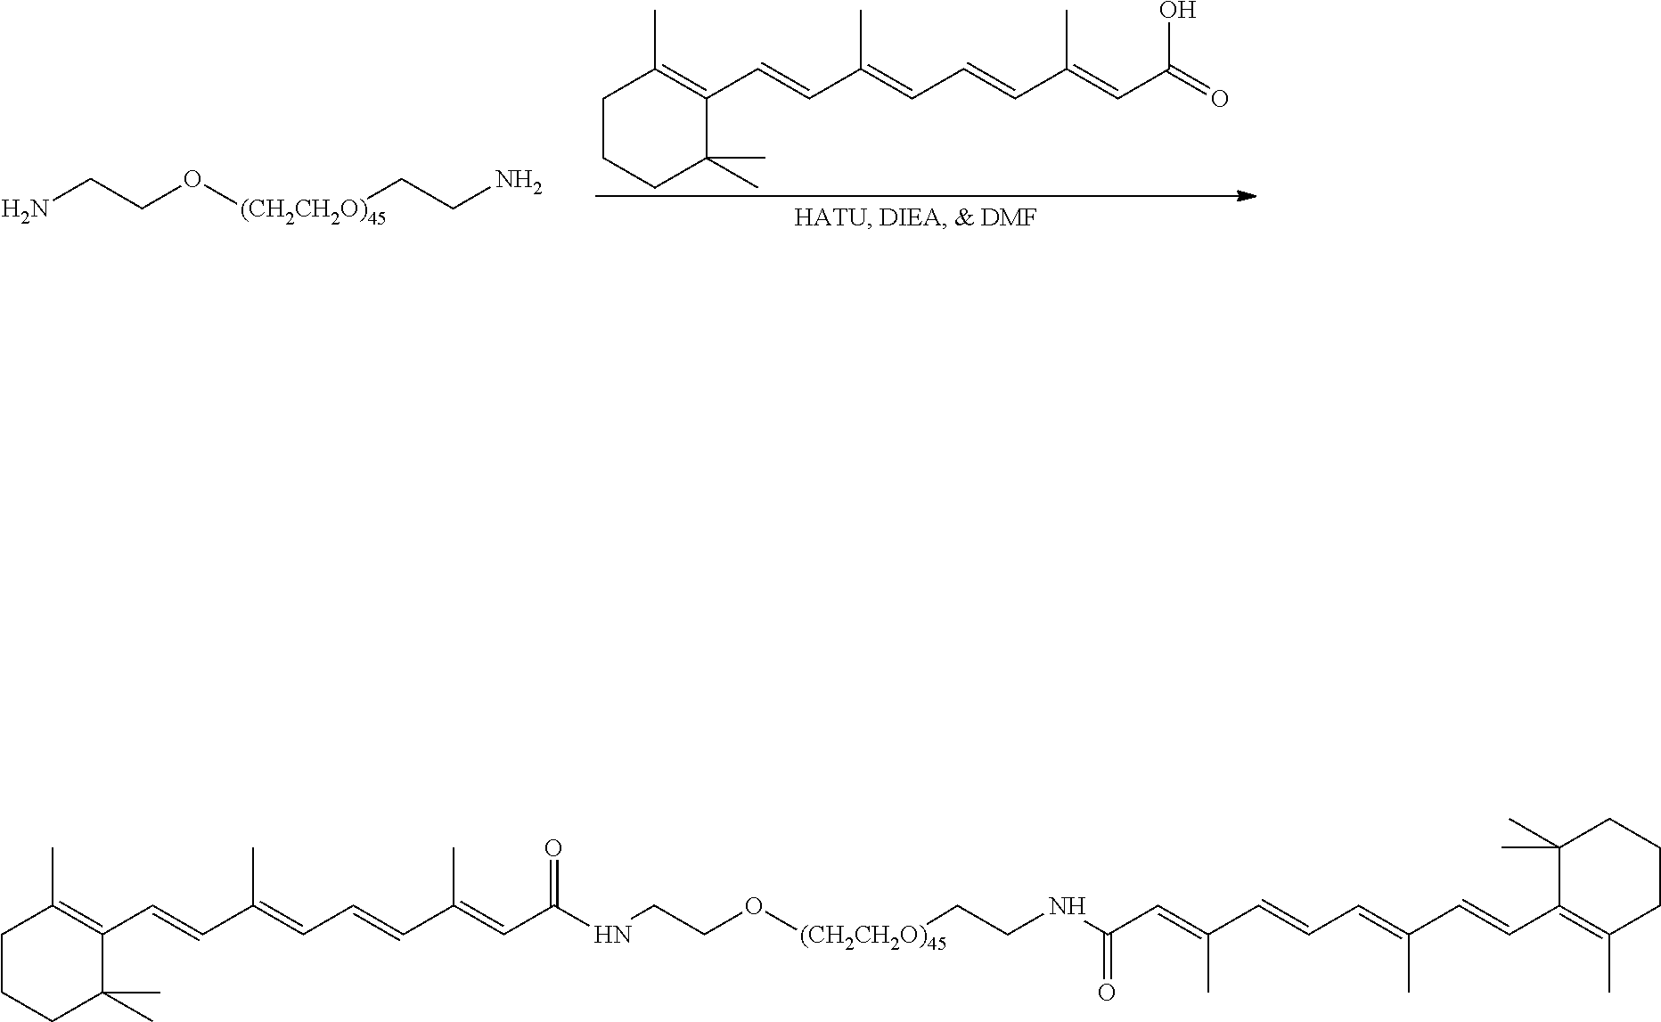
C1CCC(C)(C)C(C=CC(=CC=CC(=CC(=O)O)C)C)=C1C.NCCO[(CH2CH2O)45]CCN.C1CCC(C)(C)C(C=CC(=CC=CC(=CC(NCCO[(CH2CH2O)45]CCNC(C=C(C=CC=C(C=CC2=C(C)CCCC2(C)C)C)C)=O)=O)C)C)=C1C
